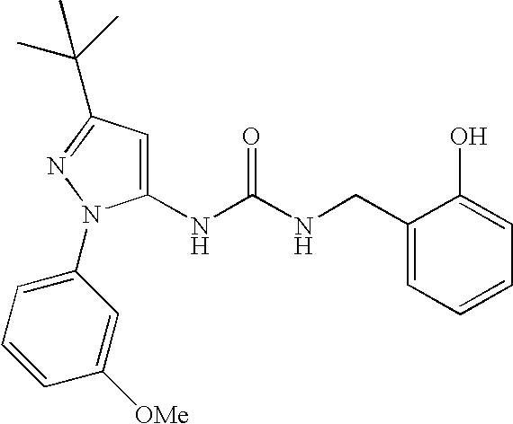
C1(NC(NCC2=CC=CC=C2O)=O)=CC(C(C)(C)C)=NN1C1=CC=CC([OMe])=C1
